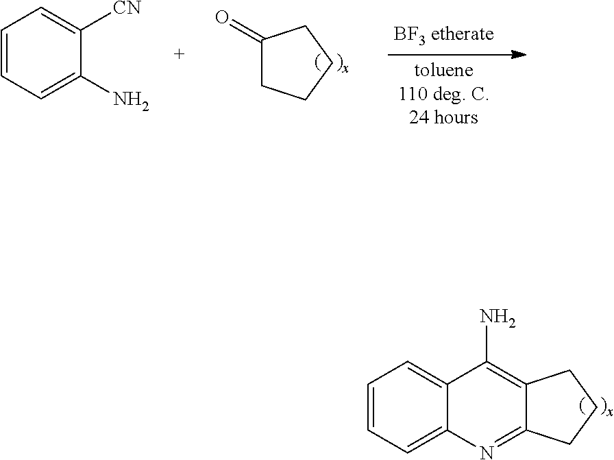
C1=CC=C2C(=C1)C(N)=C1C(=N2)CCC1.C1(=O)CCCC1.C1=CC=C(N)C([CN])=C1
